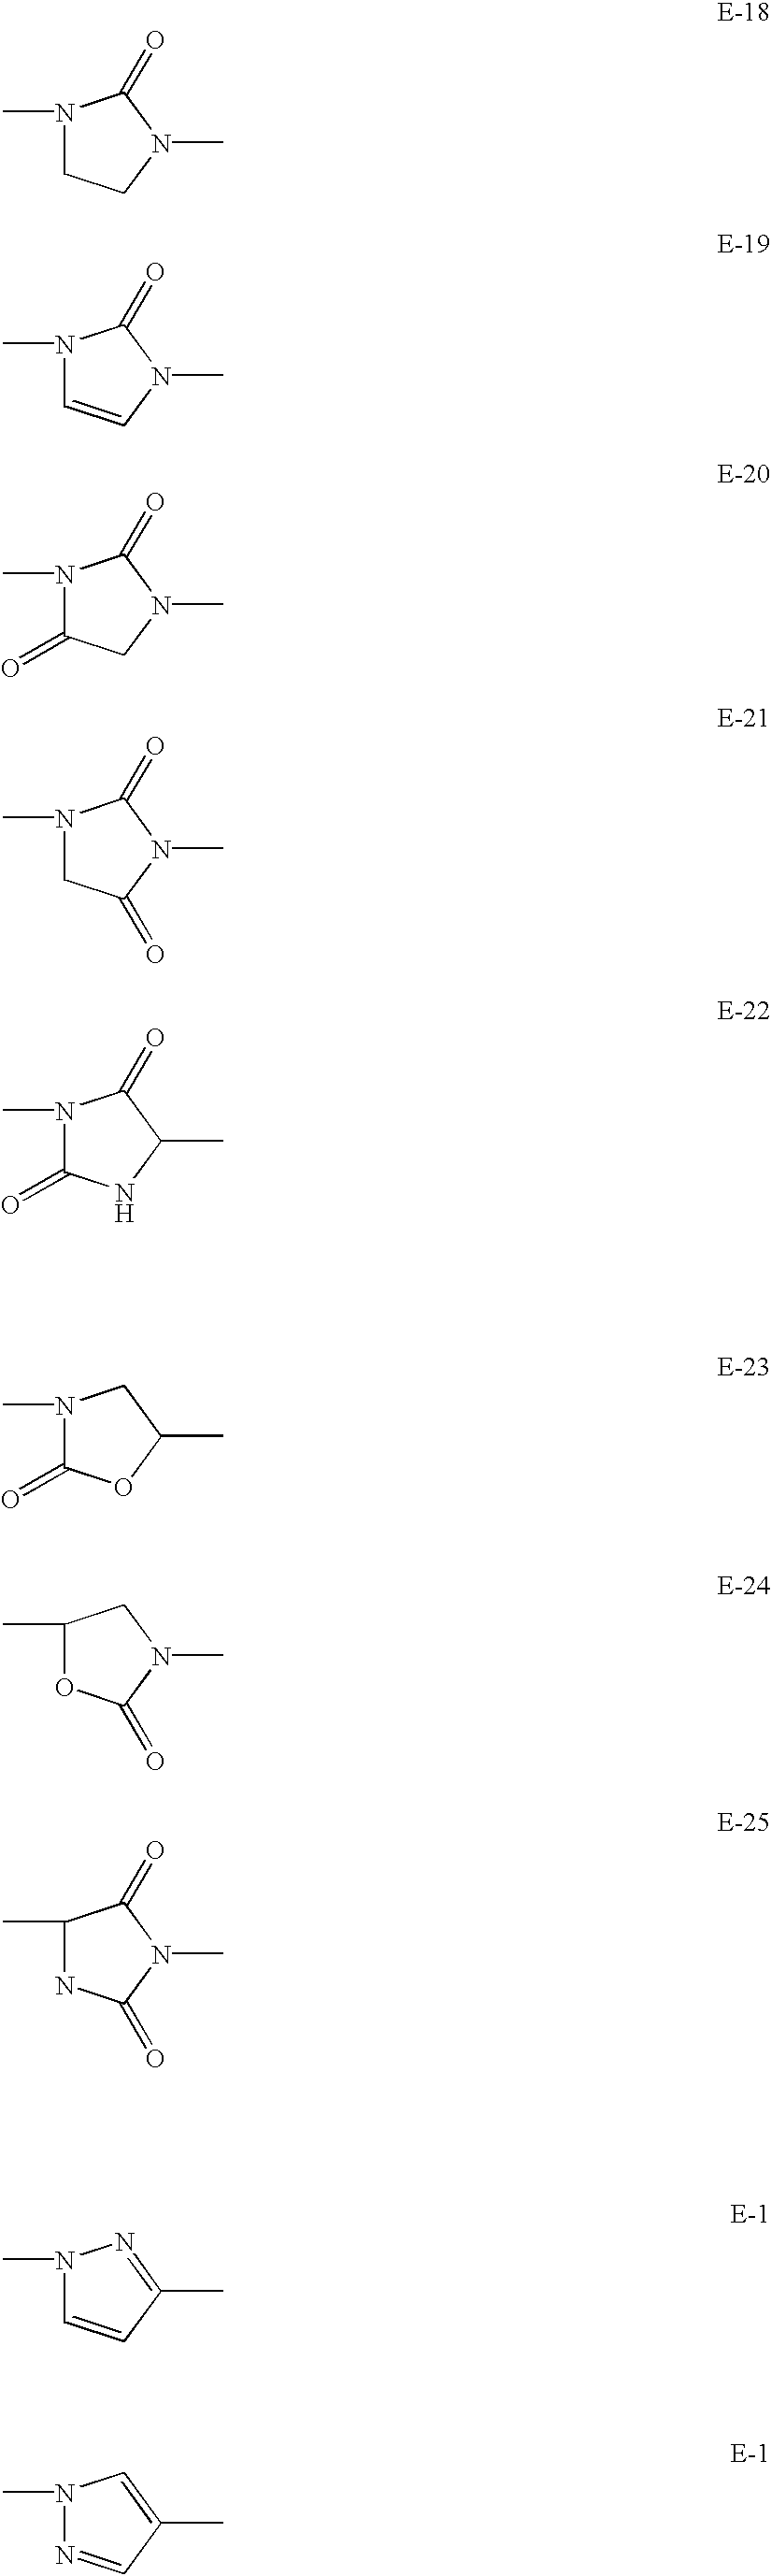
C1N(C)C(=O)N(C)C1.C1=CN(C)C(=O)N1C.C1(=O)N(C)C(=O)N(C)C1.C1N(C)C(=O)N(C)C1=O.C1(=O)N(C)C(=O)C(C)N1.C1(=O)N(C)CC(C)O1.O1C(C)CN(C)C1=O.N1C(C)C(=O)N(C)C1=O.C1=CC(C)=NN1C.N1=CC(C)=CN1C
